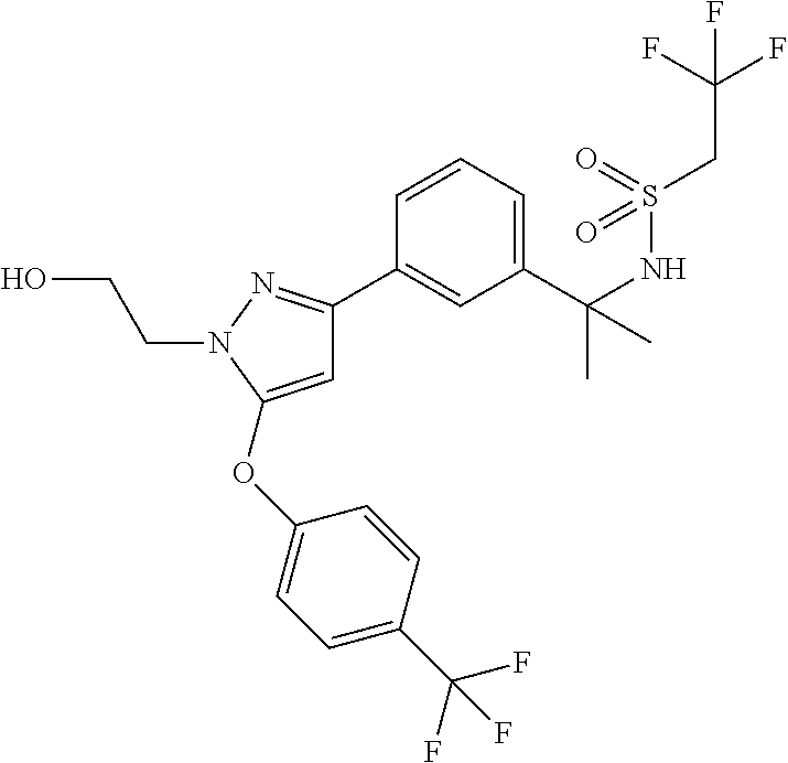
C1=C(C(NS(CC(F)(F)F)(=O)=O)(C)C)C=C(C2=NN(CCO)C(OC3=CC=C(C(F)(F)F)C=C3)=C2)C=C1
